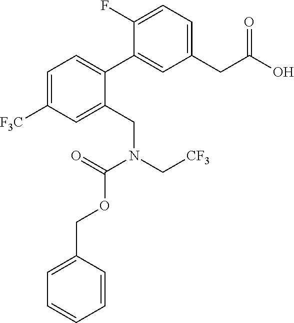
C1=CC(COC(N(C[CF3])CC2=CC([F3C])=CC=C2C2=CC(CC(O)=O)=CC=C2F)=O)=CC=C1
